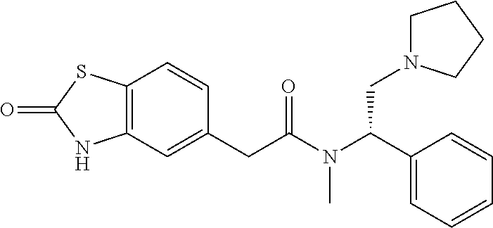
C12=C(C=C(CC(N(C(C3=CC=CC=C3)CN3CCCC3)C)=O)C=C1)NC(=O)S2
